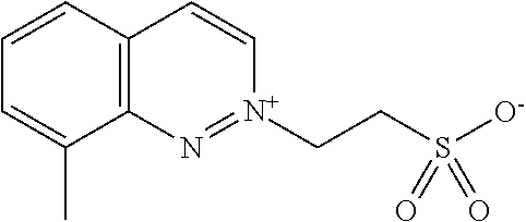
C12=C(C=CC=C1C)C=C[N+](CCS([O-])(=O)=O)=N2
